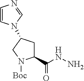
C1=CN(C2CC(C(NN)=O)N([Boc])C2)C=N1
